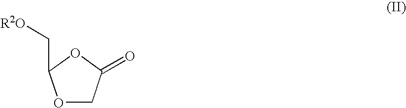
O1CC(=O)OC1C[R2O]
